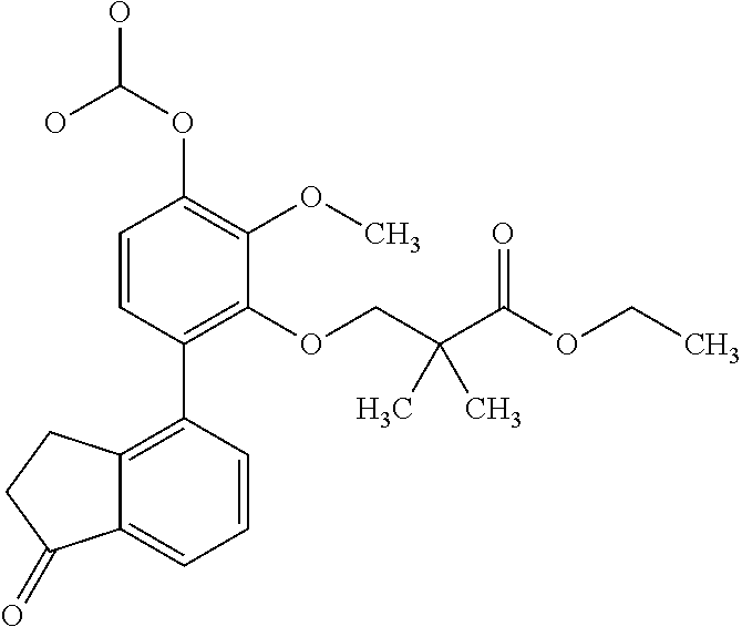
C1=CC(C2=C3C(=CC=C2)C(=O)CC3)=C(OCC(C(OCC)=O)(C)C)C(OC)=C1OC(O)O
